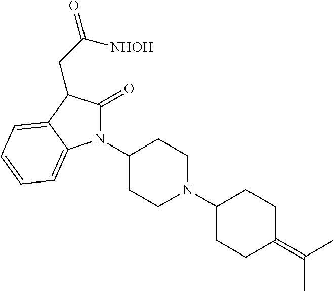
C1(N2C(=O)C(CC([NHOH])=O)C3=CC=CC=C23)CCN(C2CCC(=C(C)C)CC2)CC1
